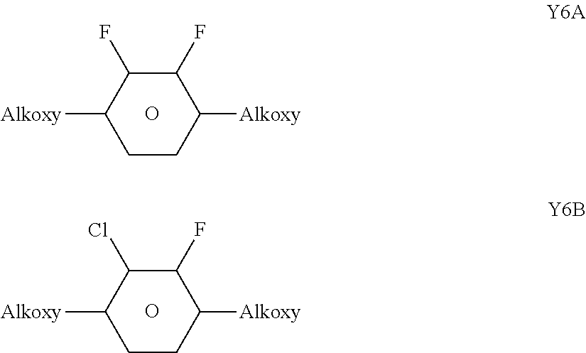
C1(F)C(F)C([Alkoxy])CCC1[Alkoxy].O.C1(F)C(Cl)C([Alkoxy])CCC1[Alkoxy].O
